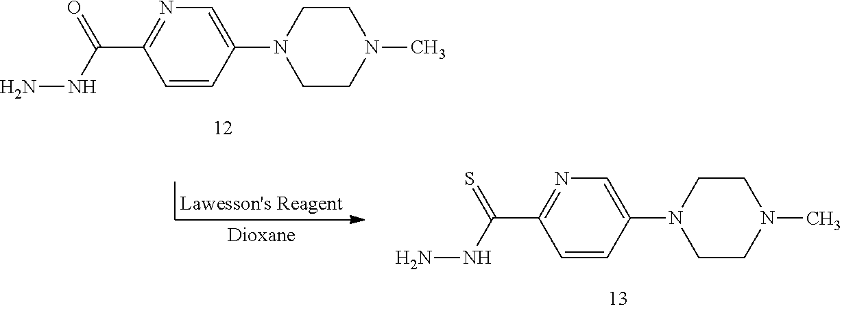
N1=C(C(NN)=O)C=CC(N2CCN(C)CC2)=C1.N1=C(C(NN)=S)C=CC(N2CCN(C)CC2)=C1
